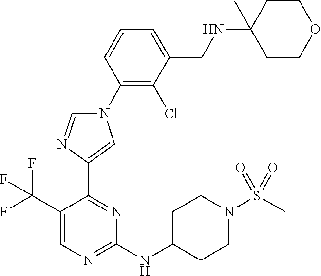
C1(N2C=NC(C3=NC(NC4CCN(S(C)(=O)=O)CC4)=NC=C3C(F)(F)F)=C2)=C(Cl)C(CNC2(C)CCOCC2)=CC=C1
